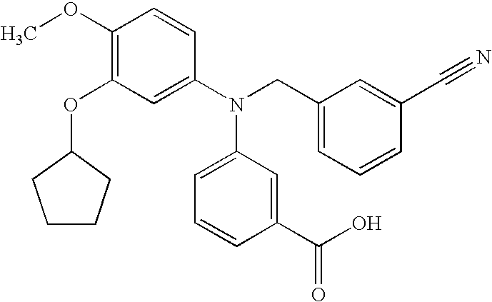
C1(OC)=C(OC2CCCC2)C=C(N(CC2=CC=CC(C#N)=C2)C2=CC=CC(C(=O)O)=C2)C=C1
